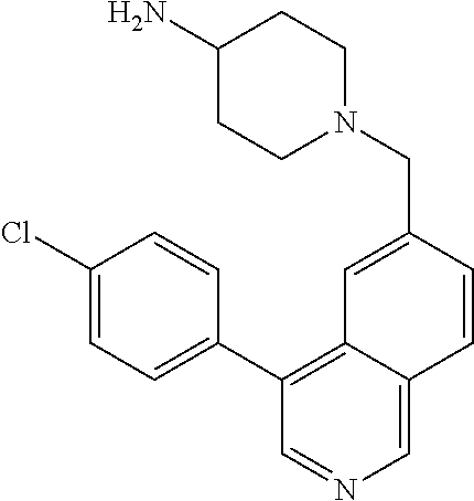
C1(C2=CC=C(Cl)C=C2)=C2C(=CN=C1)C=CC(CN1CCC(N)CC1)=C2
